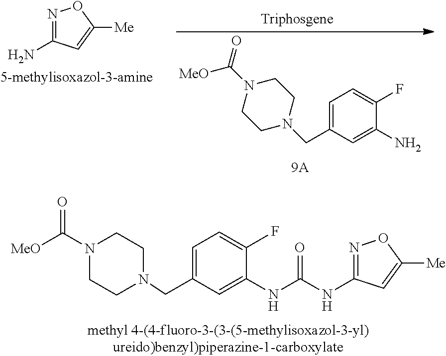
N1=C(N)C=C([Me])O1.C1=C(CN2CCN(C(=O)[MeO])CC2)C=C(N)C(F)=C1.C1(NC(NC2=CC(CN3CCN(C([MeO])=O)CC3)=CC=C2F)=O)=NOC([Me])=C1
